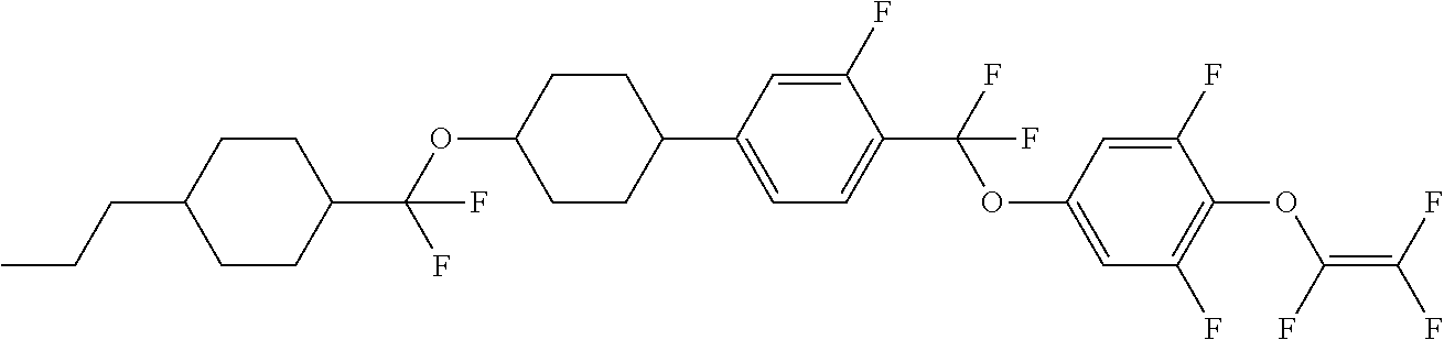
C1(C2CCC(OC(C3CCC(CCC)CC3)(F)F)CC2)=CC=C(C(F)(OC2=CC(F)=C(OC(=C(F)F)F)C(F)=C2)F)C(F)=C1
